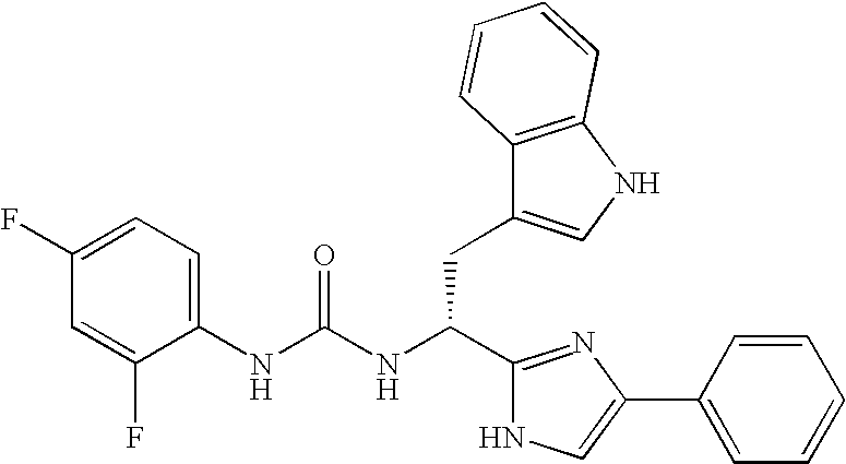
C1=C(F)C(NC(NC(C2=NC(C3=CC=CC=C3)=CN2)CC2=CNC3=C2C=CC=C3)=O)=CC=C1F
